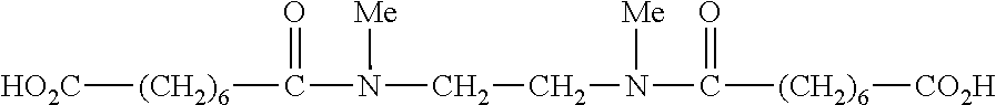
[(CH2)6](C(N([Me])CCN(C([(CH2)6][CO2H])=O)[Me])=O)[HO2C]
